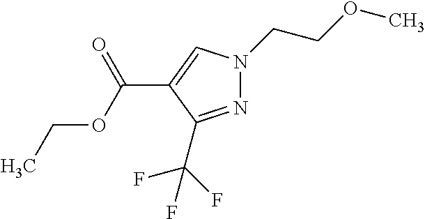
N1=C(C(F)(F)F)C(C(OCC)=O)=CN1CCOC
